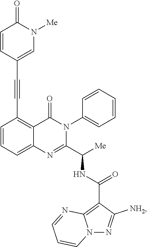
C1=CC=C2C(=C1C#CC1=CN([Me])C(=O)C=C1)C(=O)N(C1=CC=CC=C1)C(C([Me])NC(C1=C3N(N=C1[NH2])C=CC=N3)=O)=N2
